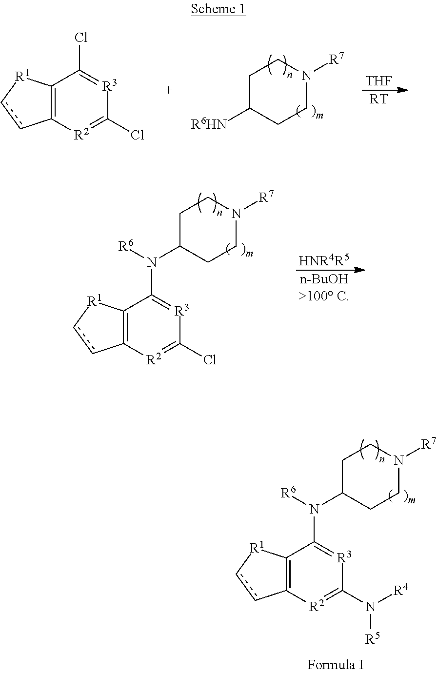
C12=C([R2]=C(Cl)[R3]=C1Cl)cc[R1]2.C1C([R6HN])CCN([R7])C1.[THF].[RT].C12=C([R2]=C(Cl)[R3]=C1N([R6])C1CCN([R7])CC1)cc[R1]2.[HNR4R5].[n-BuOH>100 C].C12=C([R2]=C(N([R4])[R5])[R3]=C1N([R6])C1CCN([R7])CC1)cc[R1]2
